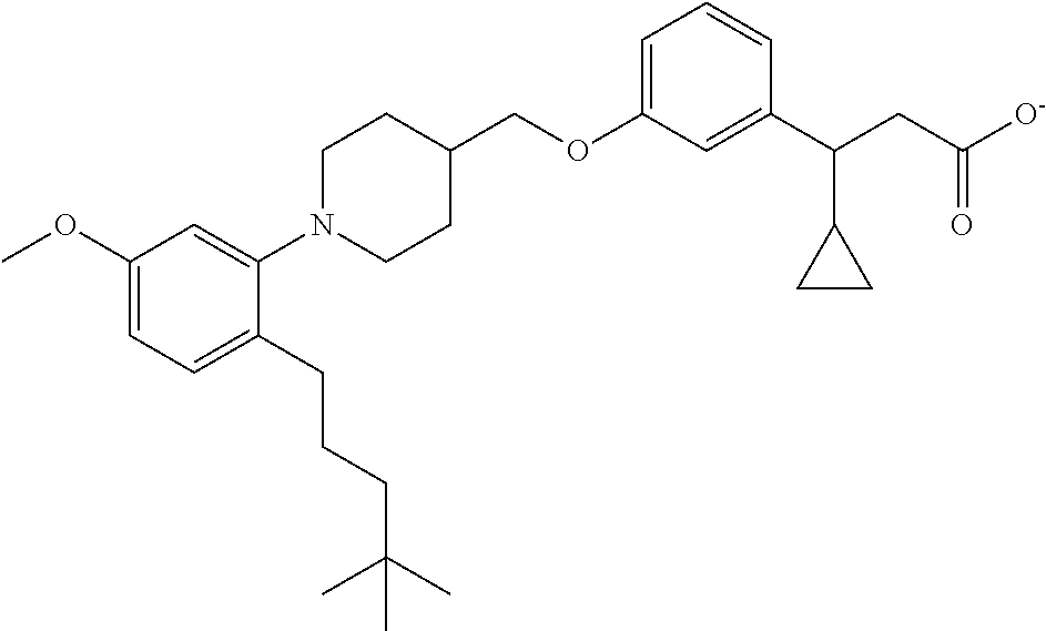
C1(OCC2CCN(C3=CC(OC)=CC=C3CCCC(C)(C)C)CC2)=CC=CC(C(CC([O-])=O)C2CC2)=C1
